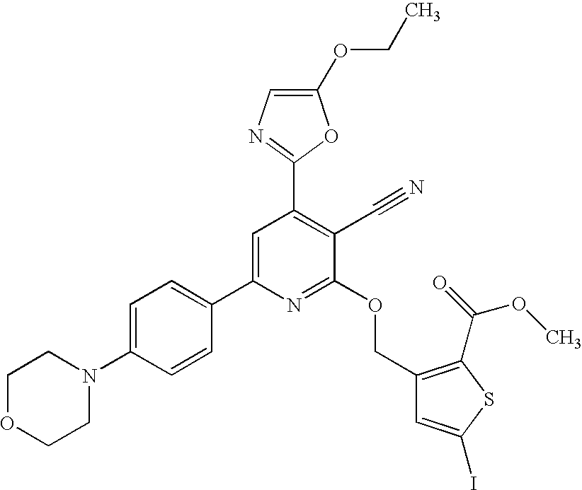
C1OCCN(C2=CC=C(C3=CC(C4=NC=C(OCC)O4)=C(C#N)C(OCC4=C(C(=O)OC)SC(I)=C4)=N3)C=C2)C1
